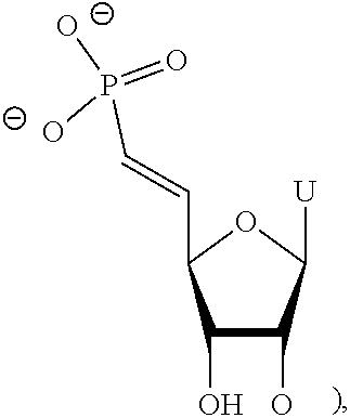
OC1C([U])OC(C=CP([O-])(=O)[O-])C1O
